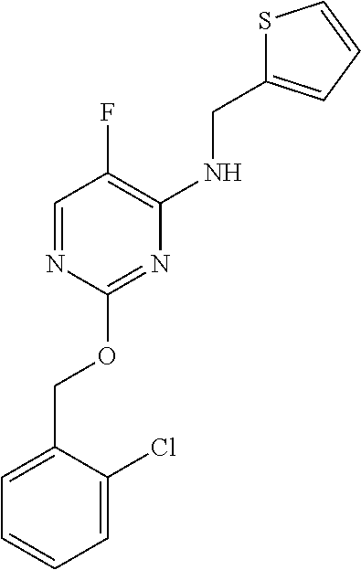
C1=NC(OCC2=CC=CC=C2Cl)=NC(NCC2=CC=CS2)=C1F
